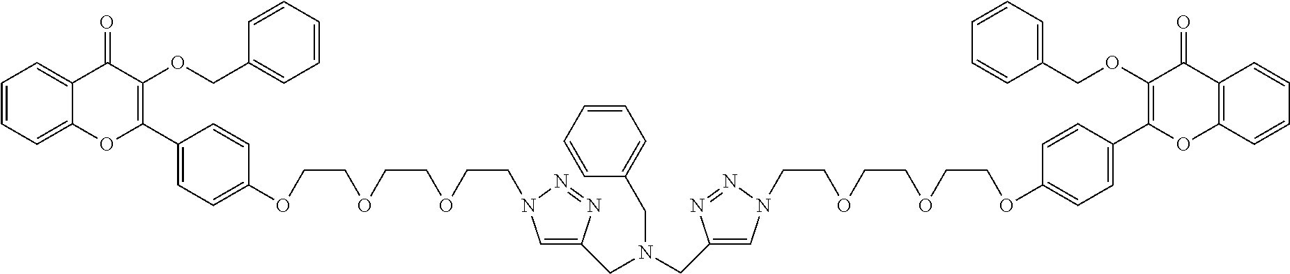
C1=CC=C2C(=C1)C(=O)C(OCC1=CC=CC=C1)=C(C1=CC=C(OCCOCCOCCN3C=C(CN(CC4=CN(CCOCCOCCOC5=CC=C(C6=C(OCC7=CC=CC=C7)C(=O)C7=C(O6)C=CC=C7)C=C5)N=N4)CC4=CC=CC=C4)N=N3)C=C1)O2
